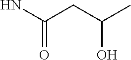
NC(CC(O)C)=O
